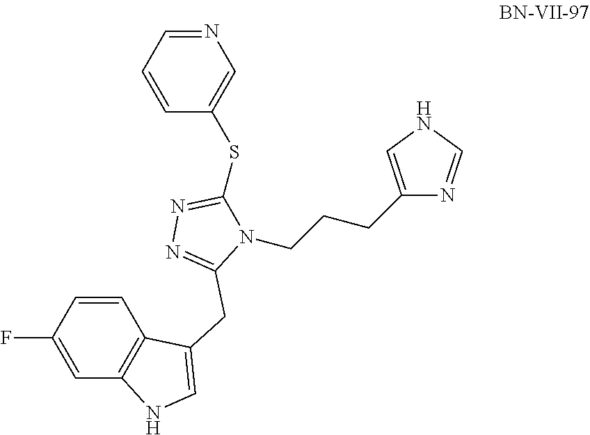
C1=CC(F)=CC2=C1C(CC1=NN=C(SC3=CN=CC=C3)N1CCCC1=CNC=N1)=CN2
